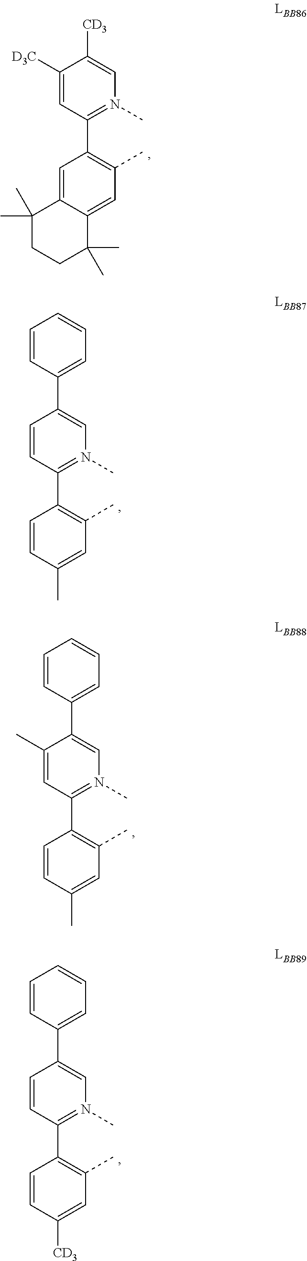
C1([D3C])=CC(C2=C(C)C=C3C(=C2)C(C)(C)CCC3(C)C)=N(C)C=C1[CD3].C1=CC(C2=C(C)C=C(C)C=C2)=N(C)C=C1C1=CC=CC=C1.C1(C)=CC(C2=C(C)C=C(C)C=C2)=N(C)C=C1C1=CC=CC=C1.C1=CC(C2=C(C)C=C([CD3])C=C2)=N(C)C=C1C1=CC=CC=C1
